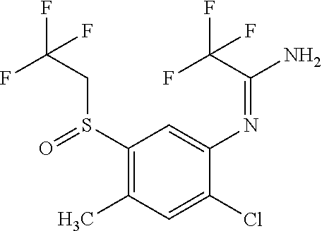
S(C1=C(C)C=C(Cl)C(N=C(C(F)(F)F)N)=C1)(CC(F)(F)F)=O
